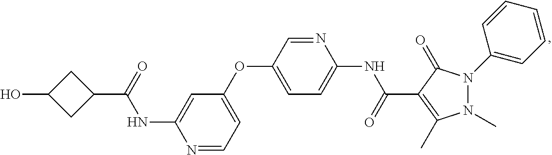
N1=CC=C(OC2=CC=C(NC(=O)C3=C(C)N(C)N(C4=CC=CC=C4)C3=O)N=C2)C=C1NC(C1CC(O)C1)=O
